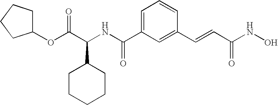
C1(OC(C(NC(C2=CC=CC(C=CC(NO)=O)=C2)=O)C2CCCCC2)=O)CCCC1
